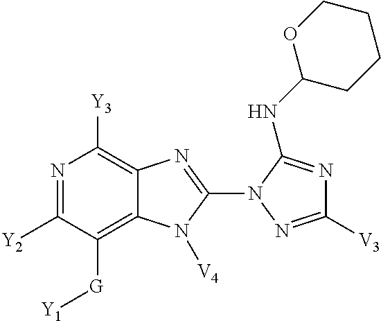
N1=C([Y2])C([G][Y1])=C2C(=C1[Y3])N=C(N1N=C([V3])N=C1NC1OCCCC1)N2[V4]
